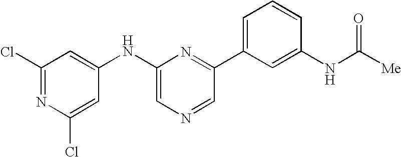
C1(Cl)=NC(Cl)=CC(NC2=CN=CC(C3=CC=CC(NC([Me])=O)=C3)=N2)=C1
